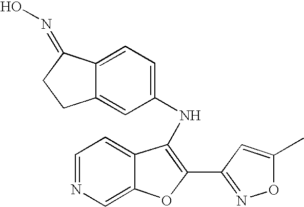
C12=CC(NC3=C(C4=NOC(C)=C4)OC4=CN=CC=C34)=CC=C1C(=NO)CC2
